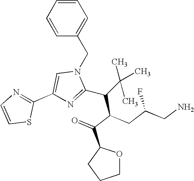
C1=CC=CC(CN2C=C(C3=NC=CS3)N=C2C(C(C(=O)C2CCCO2)CC(CN)F)C(C)(C)C)=C1
